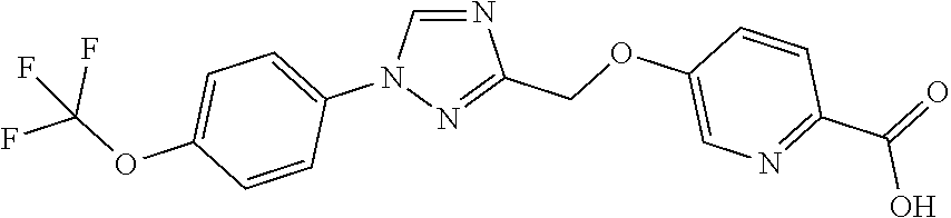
N1=CN(C2=CC=C(OC(F)(F)F)C=C2)N=C1COC1=CN=C(C(O)=O)C=C1
